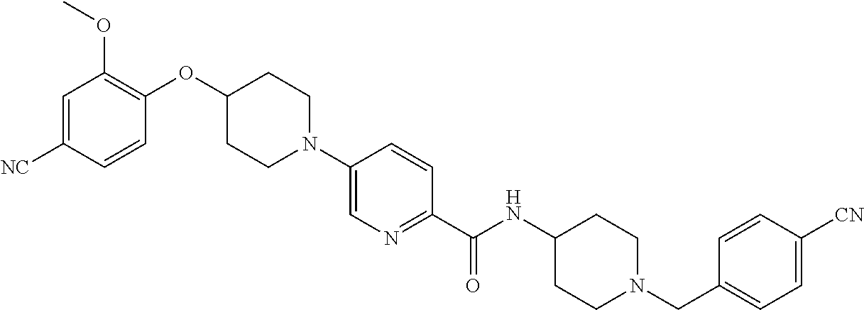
C1N(C2=CN=C(C(=O)NC3CCN(CC4=CC=C([CN])C=C4)CC3)C=C2)CCC(OC2=C(OC)C=C([NC])C=C2)C1
